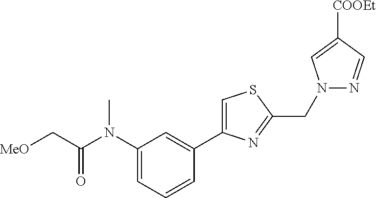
C1(N(C(C[MeO])=O)C)=CC=CC(C2=CSC(CN3N=CC([COOEt])=C3)=N2)=C1
